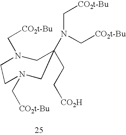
C1N(C[CO2t-Bu])CC(CC[CO2H])(N(C[CO2t-Bu])C[CO2t-Bu])CN(C[CO2t-Bu])C1
